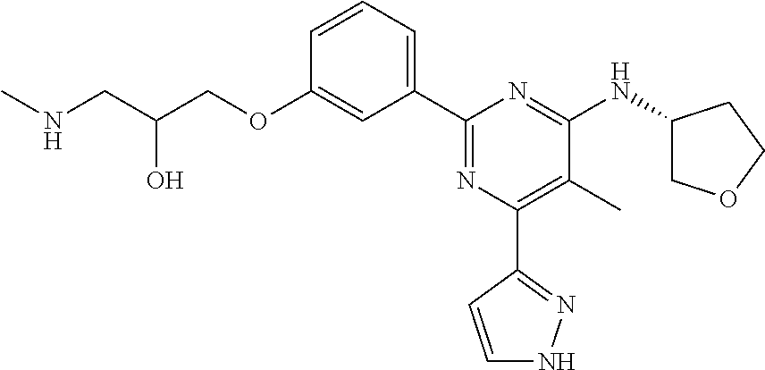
C1=CC=C(C2=NC(C3=NNC=C3)=C(C)C(NC3COCC3)=N2)C=C1OCC(CNC)O
